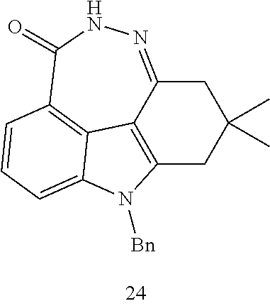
C12=C3C(=NNC(=O)C4=C3C(=CC=C4)N1[Bn])CC(C)(C)C2
